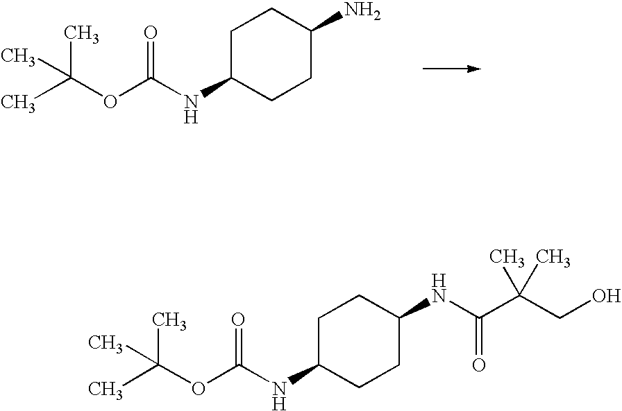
CC(OC(NC1CCC(N)CC1)=O)(C)C.CC(OC(NC1CCC(NC(C(CO)(C)C)=O)CC1)=O)(C)C
